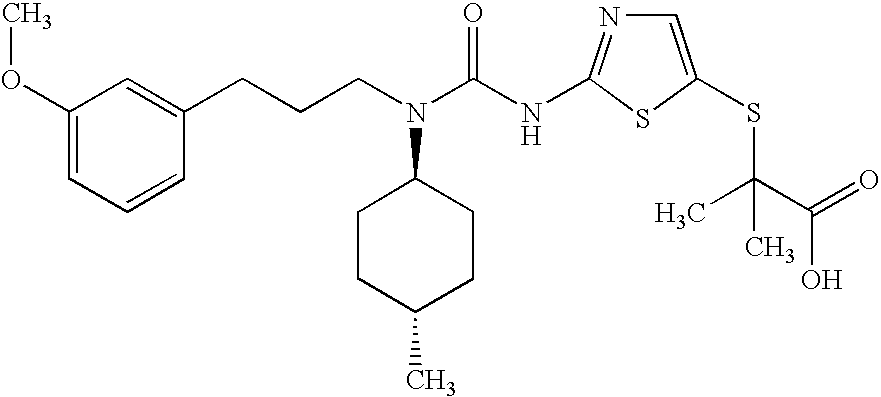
C1(OC)=CC=CC(CCCN(C(NC2=NC=C(SC(C(O)=O)(C)C)S2)=O)C2CCC(C)CC2)=C1
